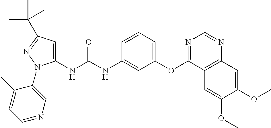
C1(NC(NC2=CC(OC3=NC=NC4=C3C=C(OC)C(OC)=C4)=CC=C2)=O)=CC(C(C)(C)C)=NN1C1=CN=CC=C1C
